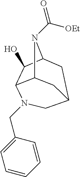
C1(O)C2N(C(=O)[OEt])C3CC(C2)CN(CC2=CC=CC=C2)C13
